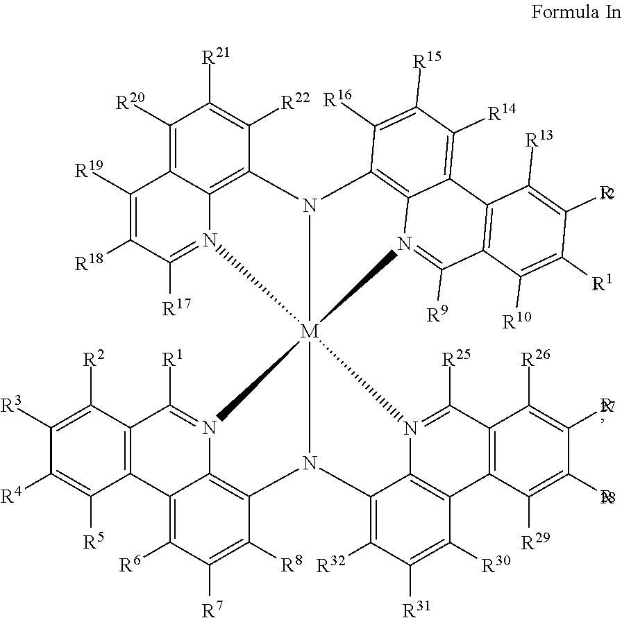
C1([R2])=C([R3])C([R4])=C([R5])C2=C1C([R1])=N1C3=C(C([R8])=C([R7])C([R6])=C23)N2[M]134(N(C1=C5C(=C([R14])C([R15])=C1[R16])C1=C(C([R9])=N35)C([R10])=C([R11])C([R12])=C1[R13])C1=C3C(=C([R20])C([R21])=C1[R22])C([R19])=C([R18])C([R17])=N43)N1=C([R25])C3=C(C4=C1C2=C([R32])C([R31])=C4[R30])C([R29])=C([R28])C([R27])=C3[R26]
